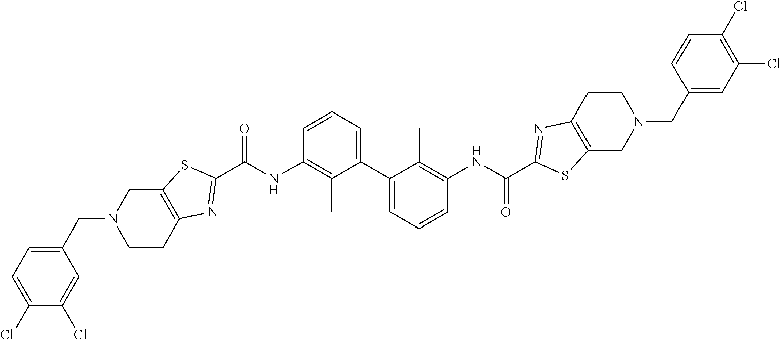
C12=C(SC(C(NC3=C(C)C(C4=CC=CC(NC(C5=NC6=C(S5)CN(CC5=CC(Cl)=C(Cl)C=C5)CC6)=O)=C4C)=CC=C3)=O)=N1)CN(CC1=CC=C(Cl)C(Cl)=C1)CC2
